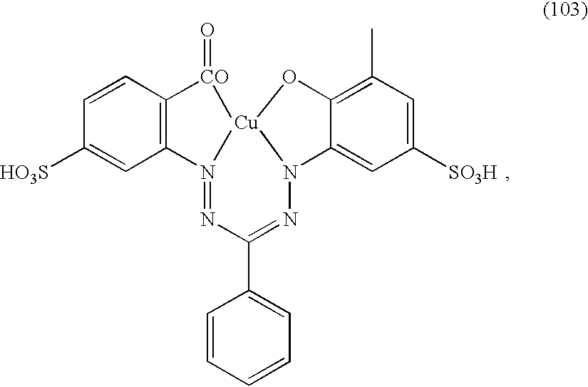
C1=CC=CC=C1C(=NN1C2=CC([SO3H])=CC(C)=C2O[Cu]1)N=N(C)C1=C([CO](=O)C)C=CC([HO3S])=C1
